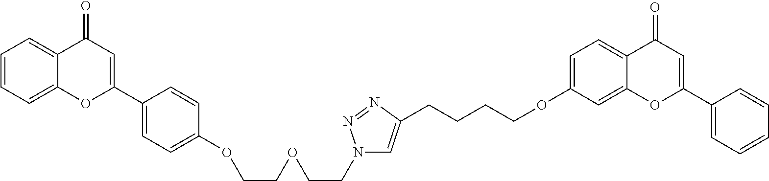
C12=CC=CC=C1C(=O)C=C(C1=CC=C(OCCOCCN3C=C(CCCCOC4=CC=C5C(=C4)OC(C4=CC=CC=C4)=CC5=O)N=N3)C=C1)O2
